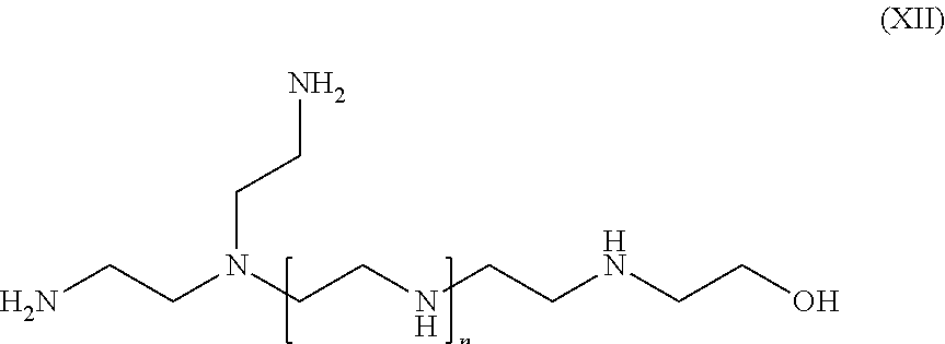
NCCN(CCNCCNCCO)CCN
